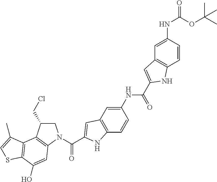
C1C(CCl)C2=C(N1C(=O)C1=CC3=C(C=CC(NC(=O)C4=CC5=C(C=CC(NC(OC(C)(C)C)=O)=C5)N4)=C3)N1)C=C(O)C1=C2C(C)=CS1
